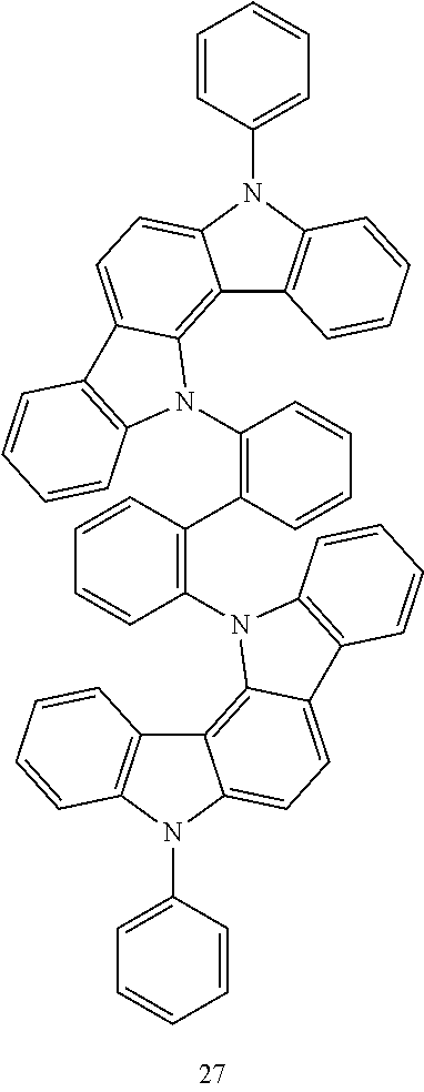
C12=C3C(=CC=C1N(C1=CC=CC=C1)C1=C2C=CC=C1)C1=C(C=CC=C1)N3C1=C(C2=C(N3C4=C5C6=C(N(C7=CC=CC=C7)C5=CC=C4C4=C3C=CC=C4)C=CC=C6)C=CC=C2)C=CC=C1
